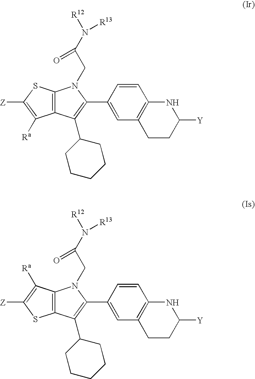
C12=C(SC([Z])=C1[Ra])N(CC(N([R12])[R13])=O)C(C1=CC3=C(NC([Y])CC3)C=C1)=C2C1CCCCC1.C12=C(C([Ra])=C([Z])S1)N(CC(N([R12])[R13])=O)C(C1=CC3=C(NC([Y])CC3)C=C1)=C2C1CCCCC1
